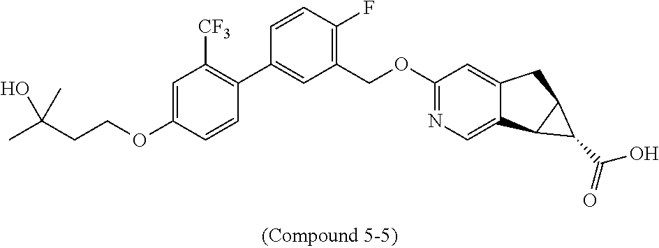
C1=C(OCCC(C)(O)C)C=CC(C2=CC(COC3=NC=C4C(=C3)CC3C4C3C(O)=O)=C(F)C=C2)=C1[CF3]
